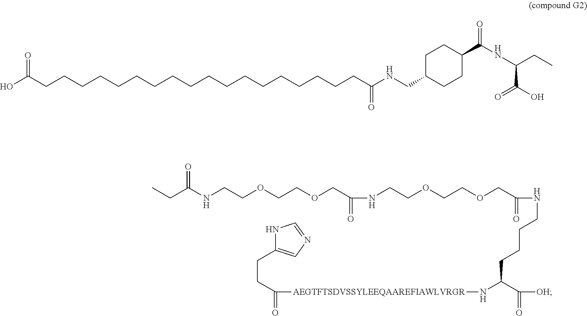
OC(CCCCCCCCCCCCCCCCCCC(NCC1CCC(C(NC(CC)C(O)=O)=O)CC1)=O)=O.CCC(NCCOCCOCC(NCCOCCOCC(=O)NCCCCC(N[AEGTFTSDVSSYLEEQAAREFIAWLVRGR]C(=O)CCC1=CN=CN1)C(=O)[OH])=O)=O
